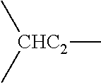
C[CHC2](C)C
